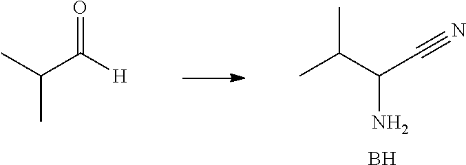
CC(C(C#N)N)C.B.C(C)(C)C([H])=O
